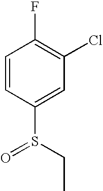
C1=CC(S(CC)=O)=CC(Cl)=C1F
